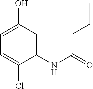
C1=C(Cl)C(NC(CCC)=O)=CC(O)=C1
